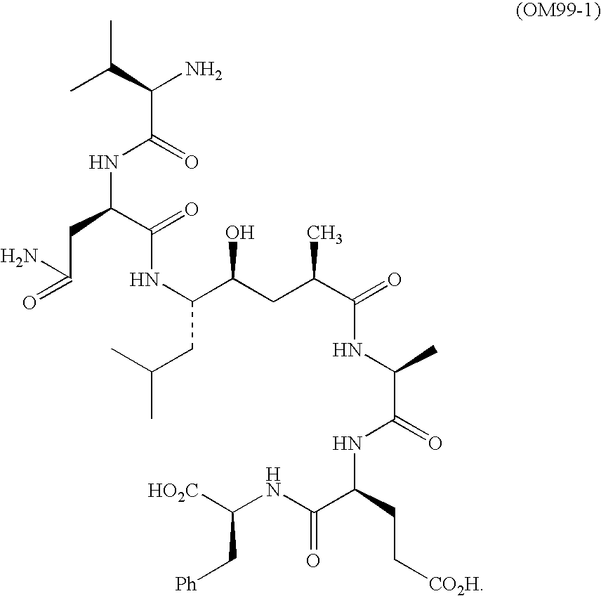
CC(C)C(N)C(=O)NC(C(=O)NC(C(CC(C(=O)NC(C(=O)NC(C(NC([HO2C])C[Ph])=O)CC[CO2H])C)C)O)CC(C)C)CC(N)=O
